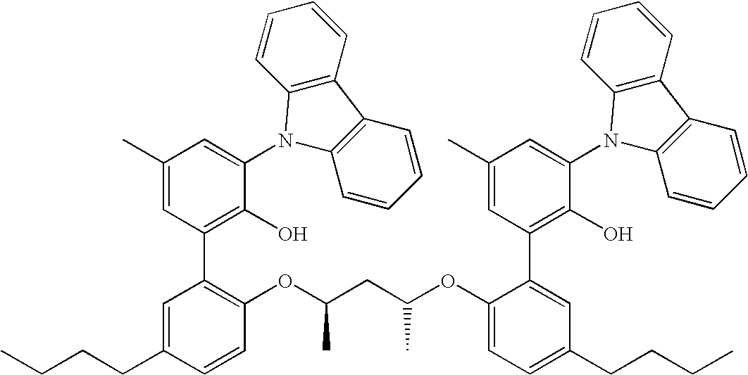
C1(C)=CC(C2=C(OC(CC(OC3=CC=C(CCCC)C=C3C3=C(O)C(N4C5=C(C6=C4C=CC=C6)C=CC=C5)=CC(C)=C3)C)C)C=CC(CCCC)=C2)=C(O)C(N2C3=C(C4=C2C=CC=C4)C=CC=C3)=C1
